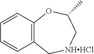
C12=C(C=CC=C1)OC(C)C[NHHCl]C2
